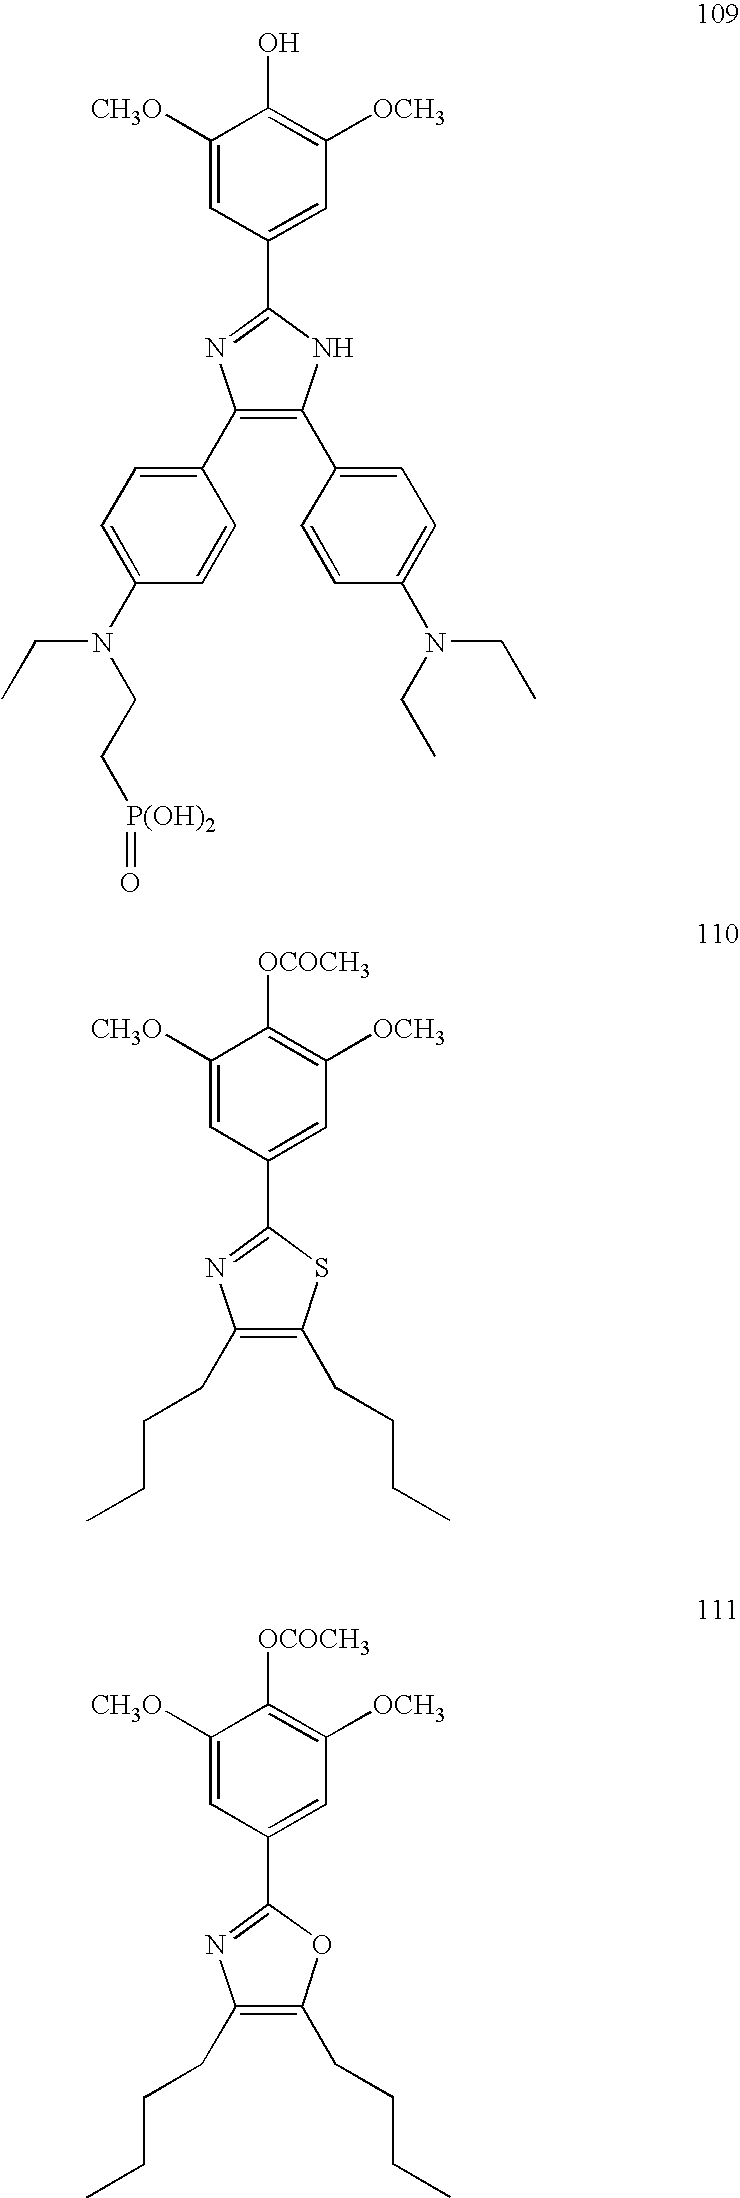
C1([CH3O])=CC(C2=NC(C3=CC=C(N(CC)CC[P(OH)2]=O)C=C3)=C(C3=CC=C(N(CC)CC)C=C3)N2)=CC([OCH3])=C1O.C1([CH3O])=CC(C2=NC(CCCC)=C(CCCC)S2)=CC([OCH3])=C1[OCOCH3].C1([CH3O])=CC(C2=NC(CCCC)=C(CCCC)O2)=CC([OCH3])=C1[OCOCH3]
